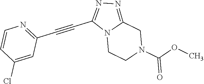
N12CCN(C(OC)=O)CC1=NN=C2C#CC1=NC=CC(Cl)=C1
